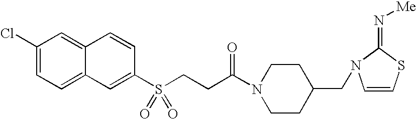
C1(Cl)=CC=C2C(=C1)C=CC(S(CCC(N1CCC(CN3C(=N[Me])SC=C3)CC1)=O)(=O)=O)=C2
